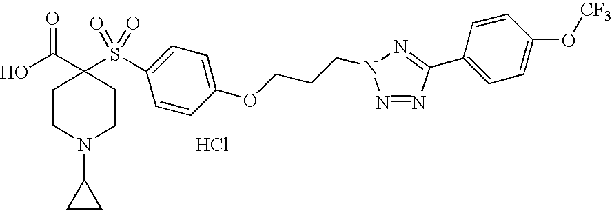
Cl.C1CN(C2CC2)CCC1(C(O)=O)S(=O)(=O)C1=CC=C(OCCCN2N=NC(C3=CC=C(O[CF3])C=C3)=N2)C=C1
